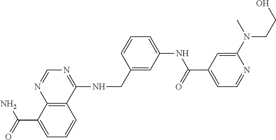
C(C1=CC=CC2=C1N=CN=C2NCC1=CC(NC(=O)C2=CC=NC(N(C)CCO)=C2)=CC=C1)(=O)N
